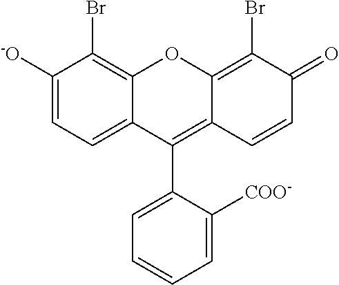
C1([-O])=CC=C2C(=C1Br)OC1=C(Br)C(=O)C=CC1=C2C1=CC=CC=C1[COO-]
